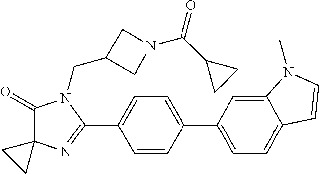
C1(=O)C2(N=C(C3=CC=C(C4=CC=C5C(=C4)N(C)C=C5)C=C3)N1CC1CN(C(C3CC3)=O)C1)CC2
